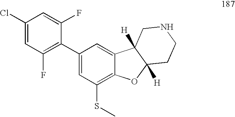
C1(Cl)=CC(F)=C(C2=CC(SC)=C3C(=C2)C2([H])C([H])(O3)CCNC2)C(F)=C1
